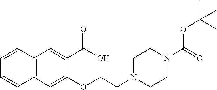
C1=CC2=C(C=C1)C=C(OCCN1CCN(C(OC(C)(C)C)=O)CC1)C(C(=O)O)=C2
